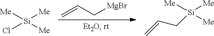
C=CC[MgBr].[Me][Si]([Me])(Cl)[Me].[Me][Si]([Me])(CC=C)[Me]
